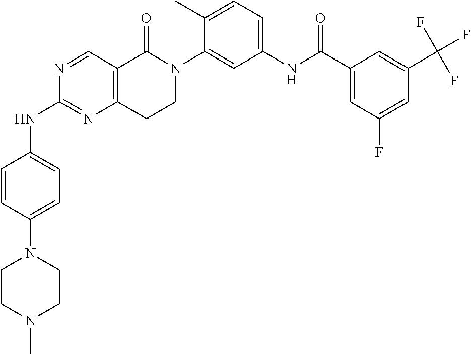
N1=CC2=C(N=C1NC1=CC=C(N3CCN(C)CC3)C=C1)CCN(C1=CC(NC(C3=CC(F)=CC(C(F)(F)F)=C3)=O)=CC=C1C)C2=O
